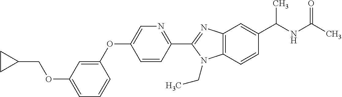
O(C1=CC=CC(OC2=CN=C(C3=NC4=C(N3CC)C=CC(C(NC(C)=O)C)=C4)C=C2)=C1)CC1CC1
